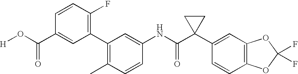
C1=CC(C)=C(C2=C(F)C=CC(C(O[H])=O)=C2)C=C1NC(C1(C2=CC3=C(C=C2)OC(F)(F)O3)CC1)=O
